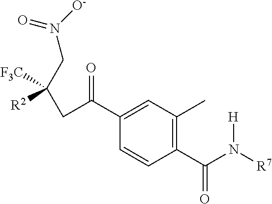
C1(C(N([R7])[H])=O)=C(C)C=C(C(CC(CN(=O)[O-])([F3C])[R2])=O)C=C1
